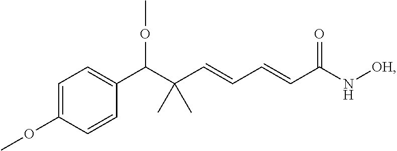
C1=C(OC)C=CC(C(C(C=CC=CC(=O)N[OH])(C)C)OC)=C1
